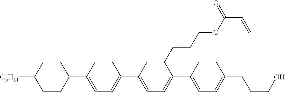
C1CC([C5H11])CCC1C1=CC=C(C2=CC=C(C3=CC=C(CCCO)C=C3)C(CCCOC(C=C)=O)=C2)C=C1
